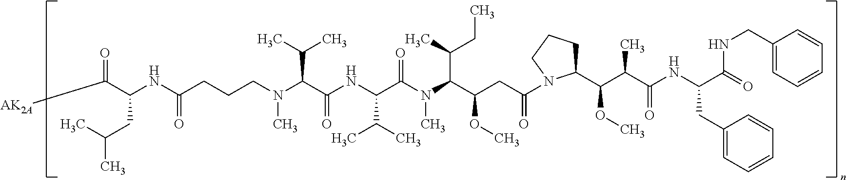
C(N(C(C(C)C)C(=O)NC(C(C)C)C(N(C(C(CC)C)C(OC)CC(N1C(C(C(C(NC(CC2=CC=CC=C2)C(=O)NCC2=CC=CC=C2)=O)C)OC)CCC1)=O)C)=O)C)CCC(=O)NC(C(=O)[AK2A])CC(C)C
